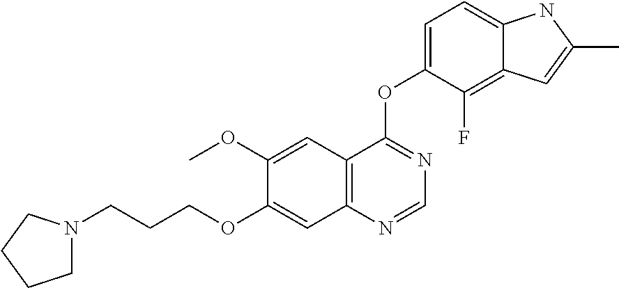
C12=C(N=CN=C1OC1=CC=C3C(=C1F)C=C(C)N3)C=C(OCCCN1CCCC1)C(OC)=C2
